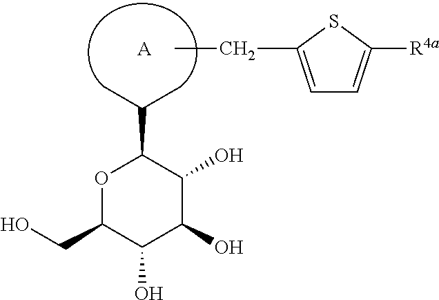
O1C(CO)C(O)C(O)C(O)C1C(C)C.[A].CCC1=CC=C([R4a])S1
